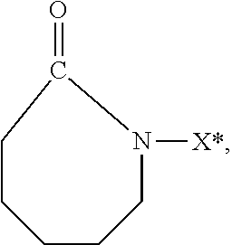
C1CC(=O)N([X*])CCC1
